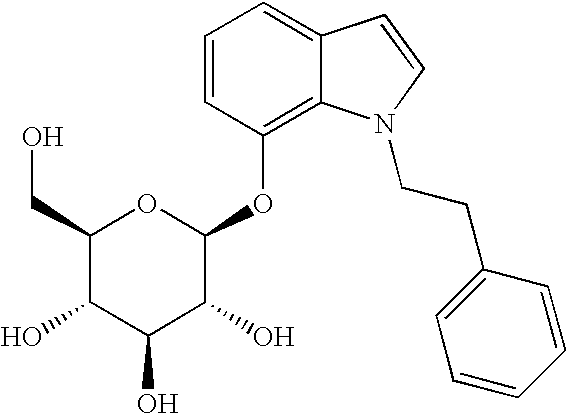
C1=CC(OC2OC(CO)C(O)C(O)C2O)=C2C(=C1)C=CN2CCC1=CC=CC=C1
